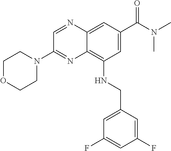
C1=C(C(N(C)C)=O)C=C2C(=C1NCC1=CC(F)=CC(F)=C1)N=C(N1CCOCC1)C=N2
